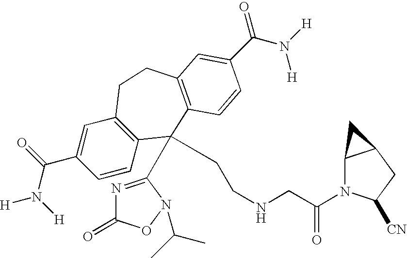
[H]N(C(C1=CC2=C(C=C1)C(C1=NC(=O)ON1C(C)C)(CCNCC(N1C3C(CC1[CN])C3)=O)C1=C(CC2)C=C(C(N([H])[H])=O)C=C1)=O)[H]
